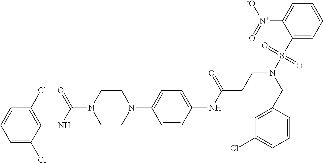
C1=C(Cl)C(NC(N2CCN(C3=CC=C(NC(=O)CCN(CC4=CC(Cl)=CC=C4)S(C4=CC=CC=C4[N+]([-O])=O)(=O)=O)C=C3)CC2)=O)=C(Cl)C=C1
